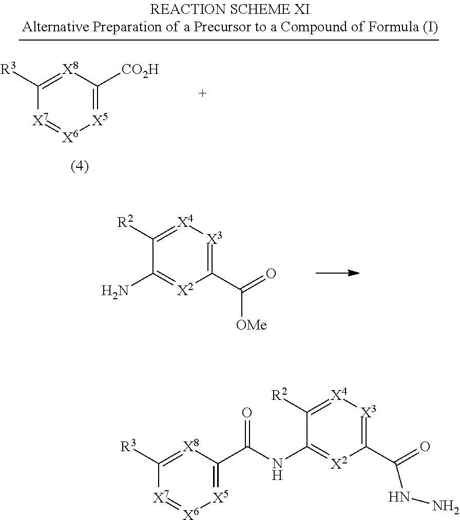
C1([R2])=[X4][X3]=C(C(=O)[OMe])[X2]=C1N.C1([R3])=[X8]C([CO2H])=[X5][X6]=[X7]1.C1([R3])=[X8]C(C(NC2=[X2]C(C(=O)NN)=[X3][X4]=C2[R2])=O)=[X5][X6]=[X7]1
